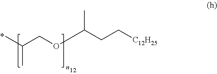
C(C)(C)COC(CC[C12H25])C
